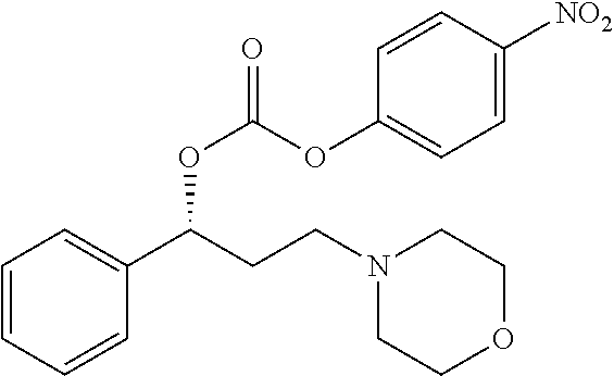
C1=CC=CC(C(CCN2CCOCC2)OC(=O)OC2=CC=C([NO2])C=C2)=C1
